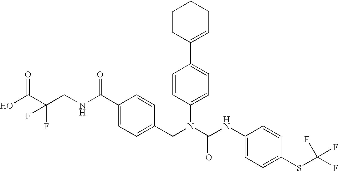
OC(C(CNC(C1=CC=C(CN(C(NC2=CC=C(SC(F)(F)F)C=C2)=O)C2=CC=C(C3=CCCCC3)C=C2)C=C1)=O)(F)F)=O
